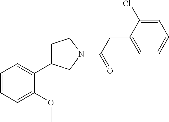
C1=CC=C(OC)C(C2CCN(C(CC3=CC=CC=C3Cl)=O)C2)=C1
